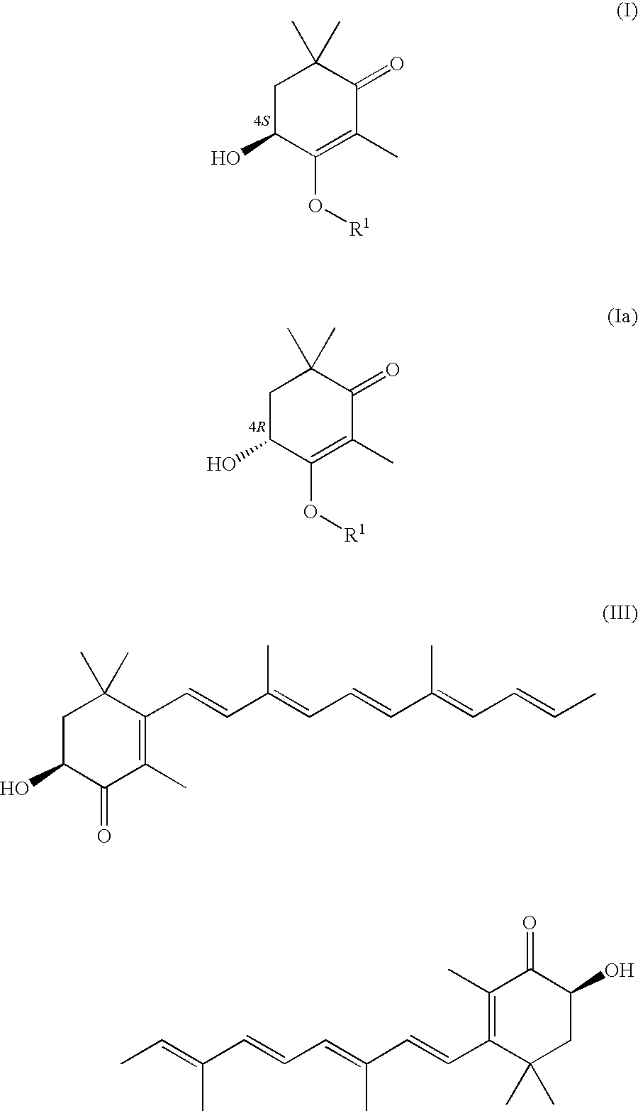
C1C(O)C(O[R1])=C(C)C(=O)C1(C)C.C1C(O)C(O[R1])=C(C)C(=O)C1(C)C.C(C=CC=C(C=CC1=C(C)C(=O)C(O)CC1(C)C)C)(C)=CC.C1C(O)C(=O)C(C)=C(C=CC(=CC=CC(=CC=CC)C)C)C1(C)C
